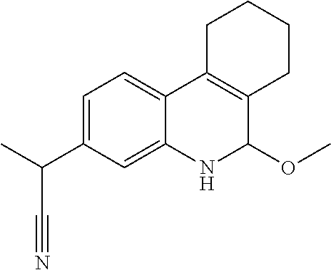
C1=C(C(C)C#N)C=C2C(=C1)C1=C(C(OC)N2)CCCC1
